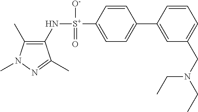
C1(C)=C(N[S+](C2=CC=C(C3=CC(CN(CC)CC)=CC=C3)C=C2)([O-])=O)C(C)=NN1C
